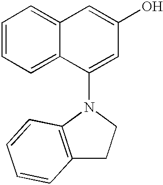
C1=CC=C2C(=C1)C(N1CCC3=C1C=CC=C3)=CC(O)=C2
